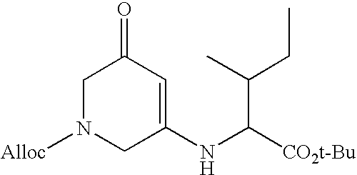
C1=C(NC([CO2t-Bu])C(CC)C)CN([Alloc])CC1=O
